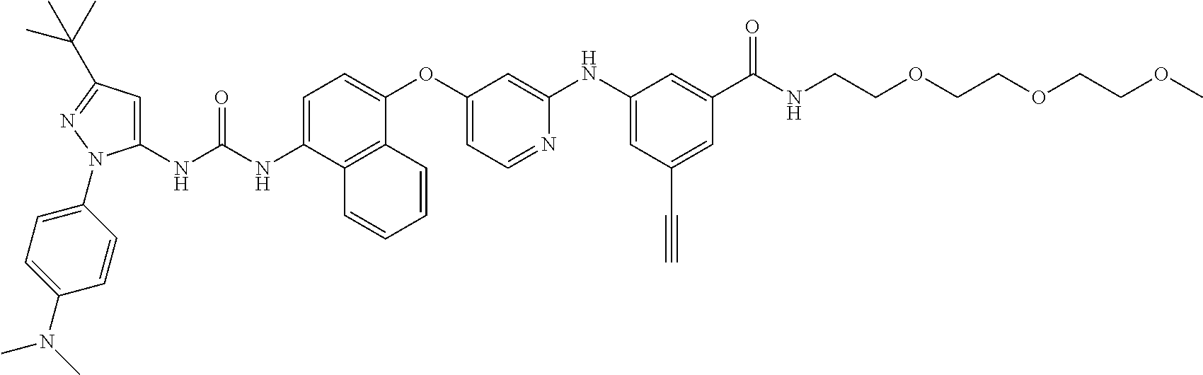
C1(NC(NC2=CC=C(OC3=CC=NC(NC4=CC(C#C)=CC(C(NCCOCCOCCOC)=O)=C4)=C3)C3=C2C=CC=C3)=O)=CC(C(C)(C)C)=NN1C1=CC=C(N(C)C)C=C1
